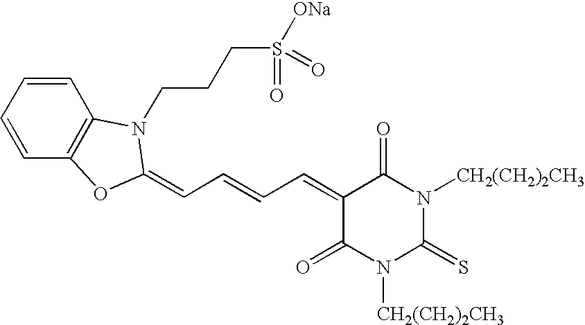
C1=CC=CC2=C1N(CCCS([ONa])(=O)=O)C(=CC=CC=C1C(=O)N([CH2(CH2)2CH3])C(=S)N([CH2(CH2)2CH3])C1=O)O2
